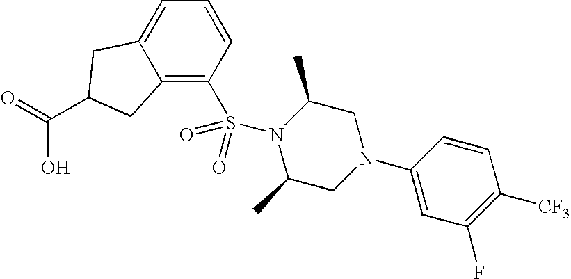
C12=C(S(N3C(C)CN(C4=CC(F)=C([CF3])C=C4)CC3C)(=O)=O)C=CC=C1CC(C(=O)O)C2
